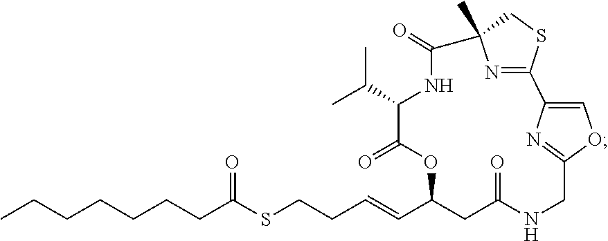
O=C1OC(C=CCCSC(CCCCCCC)=O)CC(=O)NCC2=NC(=CO2)C2=NC(C)(C(=O)NC1C(C)C)CS2
